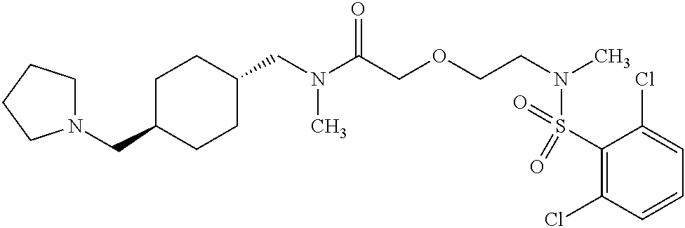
C(N(C(COCCN(C)S(=O)(C1=C(Cl)C=CC=C1Cl)=O)=O)C)C1CCC(CN2CCCC2)CC1
